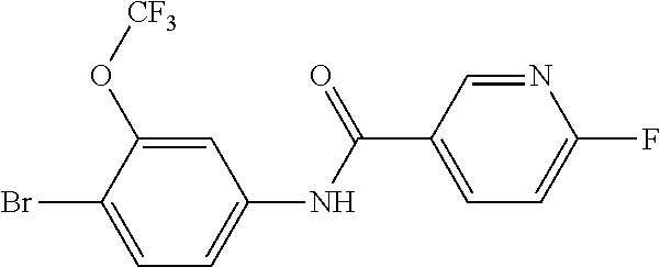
BrC1=CC=C(NC(C2=CC=C(F)N=C2)=O)C=C1O[CF3]
